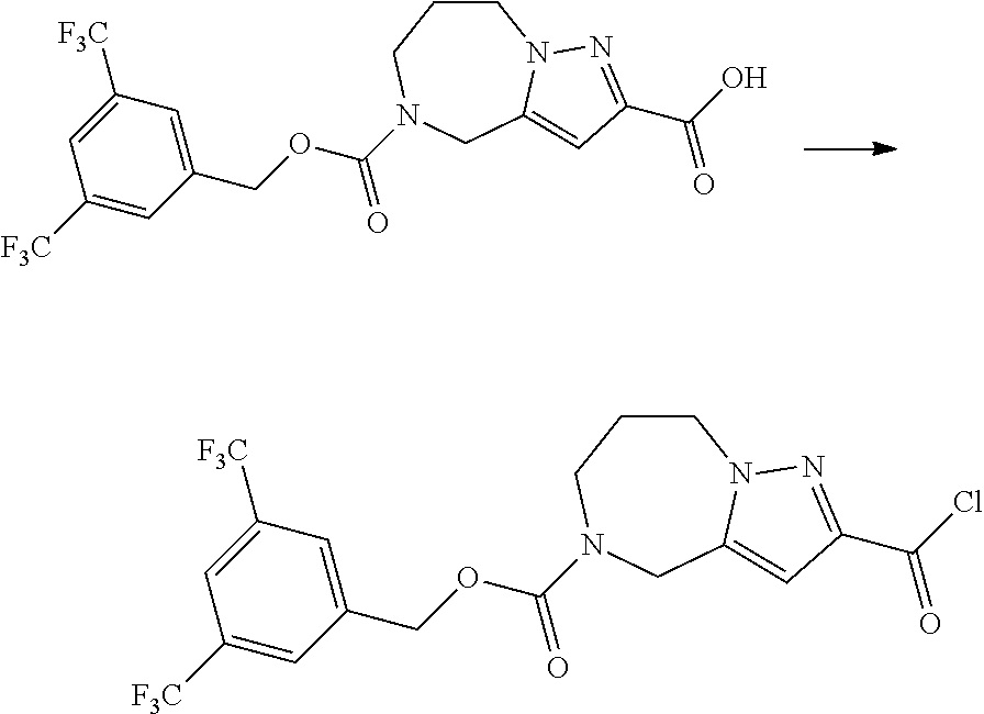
C1CCN(C(OCC2=CC([F3C])=CC([F3C])=C2)=O)CC2=CC(C(O)=O)=NN12.C1CCN(C(OCC2=CC([F3C])=CC([F3C])=C2)=O)CC2=CC(C(Cl)=O)=NN12
